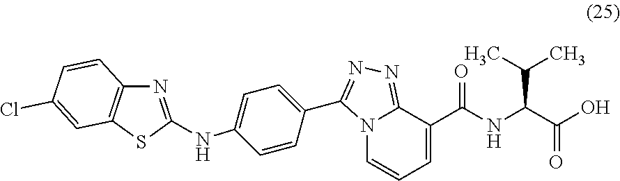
N12C=CC=C(C(NC(C(O)=O)C(C)C)=O)C1=NN=C2C1=CC=C(NC2=NC3=C(S2)C=C(Cl)C=C3)C=C1
